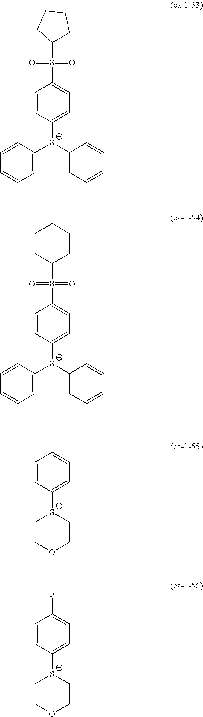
C1=C([S+](C2=CC=CC=C2)C2=CC=C(S(C3CCCC3)(=O)=O)C=C2)C=CC=C1.C1=C([S+](C2=CC=CC=C2)C2=CC=C(S(C3CCCCC3)(=O)=O)C=C2)C=CC=C1.[S+]1(C2=CC=CC=C2)CCOCC1.[S+]1(C2=CC=C(F)C=C2)CCOCC1
